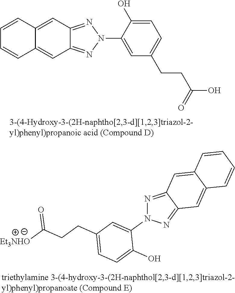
C1=CC2=CC3=NN(C4=CC(CCC(O)=O)=CC=C4O)N=C3C=C2C=C1.N1=C2C(=NN1C1=CC(CCC([Et3NHO])=O)=CC=C1O)C=C1C(=C2)C=CC=C1
